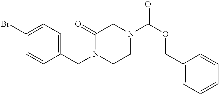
C1(Br)=CC=C(CN2CCN(C(OCC3=CC=CC=C3)=O)CC2=O)C=C1
